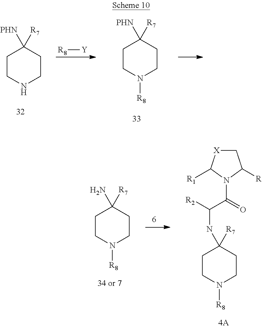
C1CN([R8])CCC1([PHN])[R7].[R8][Y].C1CNCCC1([PHN])[R7].C1CN([R8])CCC1(N)[R7].C1CN([R8])CCC1(NC([R2])C(=O)N1C([R])C[X]C1[R1])[R7]
